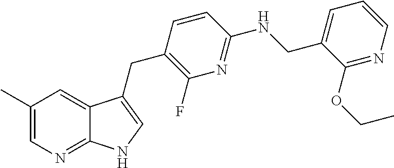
C1(C)=CN=C2C(=C1)C(CC1=C(F)N=C(NCC3=CC=CN=C3OCC)C=C1)=CN2
